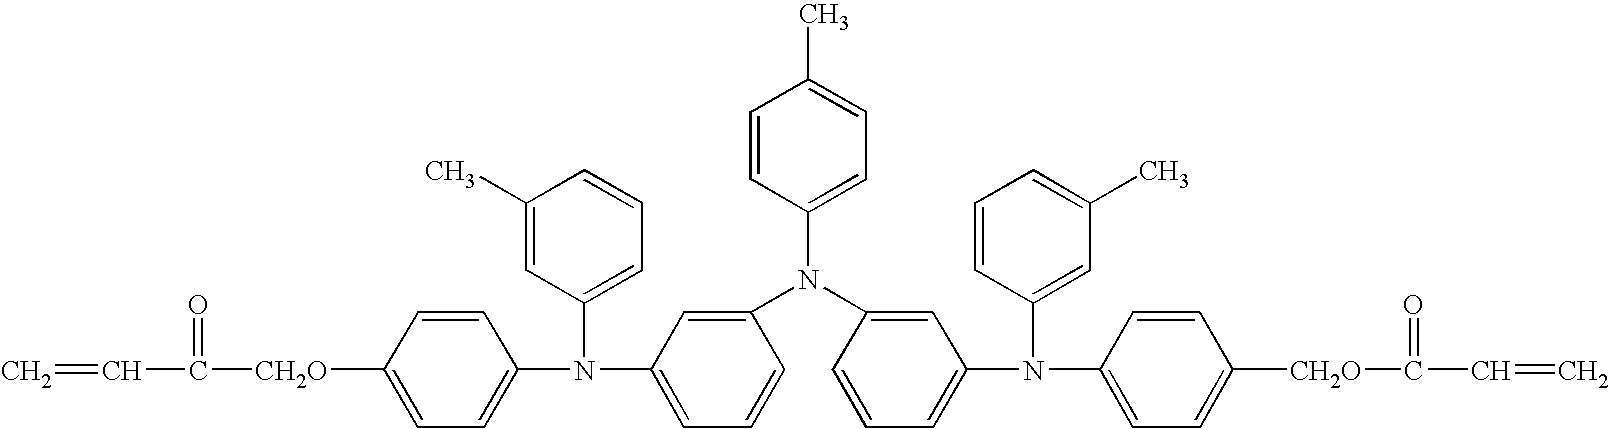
C=CC(=O)[CH2O]C1=CC=C(N(C2=CC=CC(C)=C2)C2=CC=CC(N(C3=CC(N(C4=CC(C)=CC=C4)C4=CC=C([CH2O]C(=O)C=C)C=C4)=CC=C3)C3=CC=C(C)C=C3)=C2)C=C1
